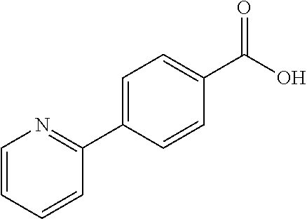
C1=CC=CC(C2=CC=C(C(O)=O)C=C2)=N1
